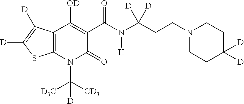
C12=C(N(C([CD3])([D3C])[D])C(=O)C(C(N(C(CCN3CCC([D])([D])CC3)([D])[D])[H])=O)=C1[OD])SC([D])=C2[D]
